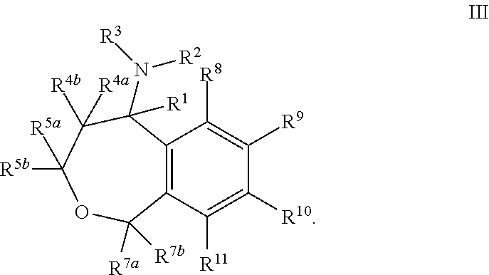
C12=C(C([R11])=C([R10])C([R9])=C1[R8])C([R7b])([R7a])OC([R5b])([R5a])C([R4b])([R4a])C2(N([R3])[R2])[R1]
